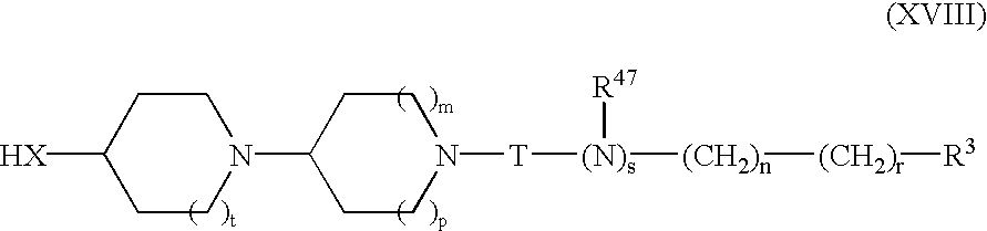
C1CN([T][(N)s]([(CH2)n][(CH2)r][R3])[R47])CCC1N1CCC([HX])CC1
